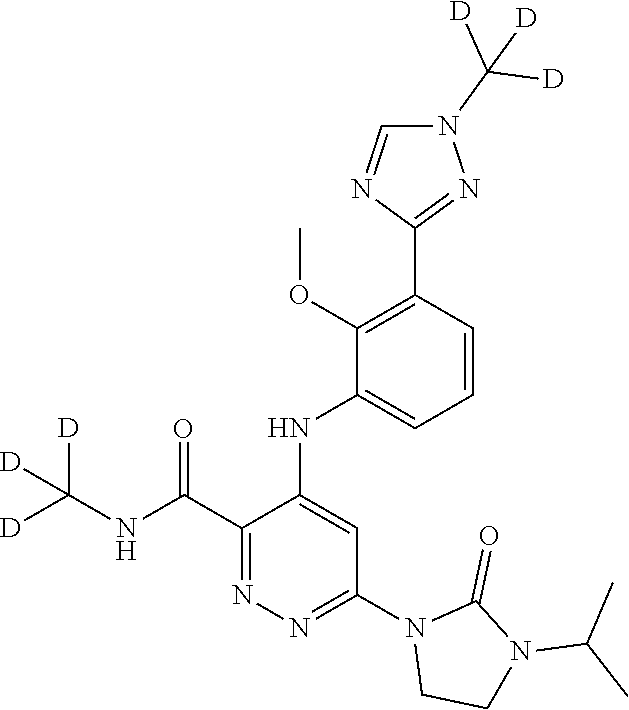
C1=CC(C2=NN(C([D])([D])[D])C=N2)=C(OC)C(NC2=CC(N3CCN(C(C)C)C3=O)=NN=C2C(NC([D])([D])[D])=O)=C1
